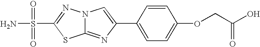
C12=NC(C3=CC=C(OCC(O)=O)C=C3)=CN1N=C(S(N)(=O)=O)S2
